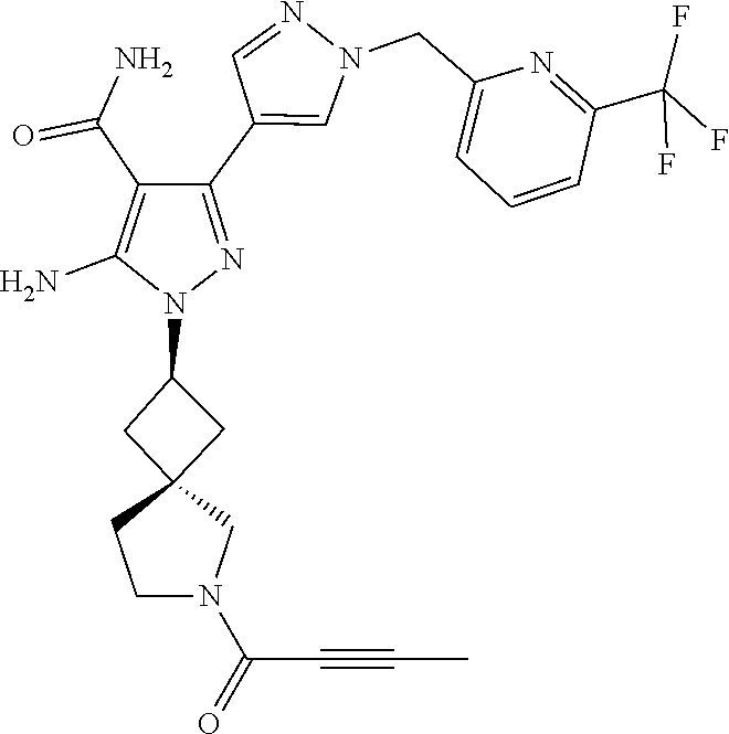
C12(CC(N3N=C(C4=CN(CC5=CC=CC(C(F)(F)F)=N5)N=C4)C(C(=O)N)=C3N)C1)CCN(C(C#CC)=O)C2
